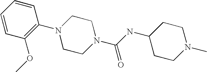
C1=CC(OC)=C(N2CCN(C(NC3CCN(C)CC3)=O)CC2)C=C1
